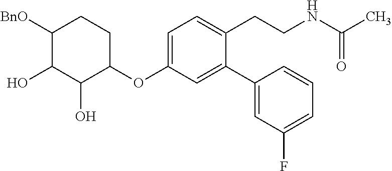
C1=C(OC2CCC([BnO])C(O)C2O)C=C(C2=CC(F)=CC=C2)C(CCNC(C)=O)=C1
